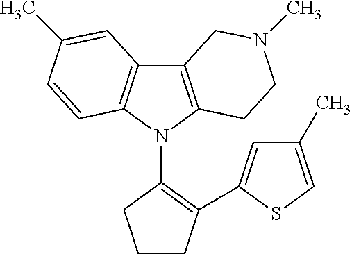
C12=C(N(C3=C(C4=CC(C)=CS4)CCC3)C3=C1C=C(C)C=C3)CCN(C)C2
